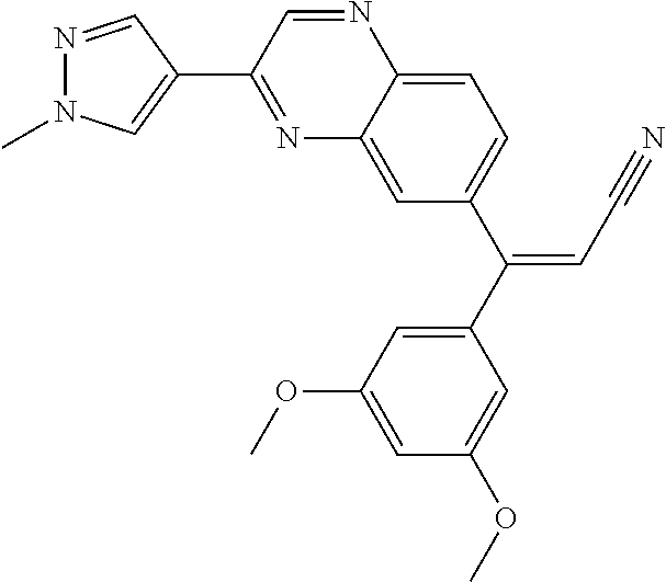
N1=C(C2=CN(C)N=C2)C=NC2=CC=C(C(=CC#N)C3=CC(OC)=CC(OC)=C3)C=C12
